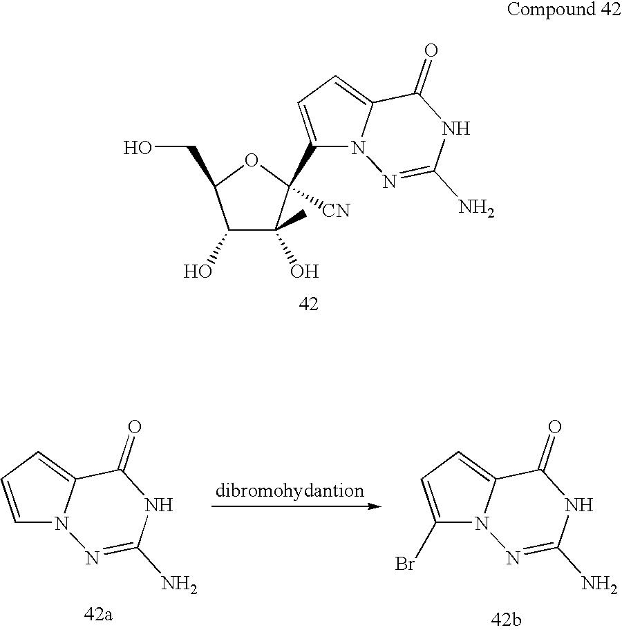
C1(O)C(O)(C)C([CN])(C2=CC=C3N2N=C(N)NC3=O)OC1CO.C1(Br)=CC=C2N1N=C(N)NC2=O.C1=CC=C2N1N=C(N)NC2=O
